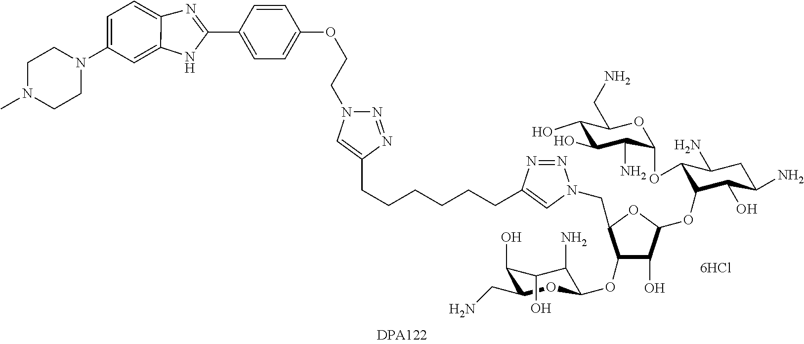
[6HCl].C1(O)C(OC2C(OC3C(N)C(O)C(O)C(CN)O3)C(N)CC(N)C2O)OC(CN2N=NC(CCCCCCC3=CN(CCOC4=CC=C(C5=NC6=CC=C(N7CCN(C)CC7)C=C6N5)C=C4)N=N3)=C2)C1OC1C(N)C(O)C(O)C(CN)O1
